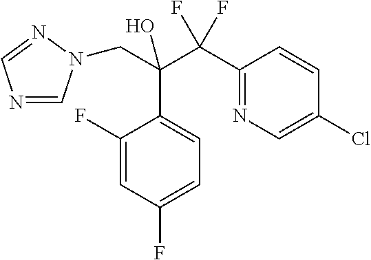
N1=CN(CC(C(C2=NC=C(Cl)C=C2)(F)F)(O)C2=CC=C(F)C=C2F)N=C1
